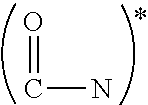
O=CN
